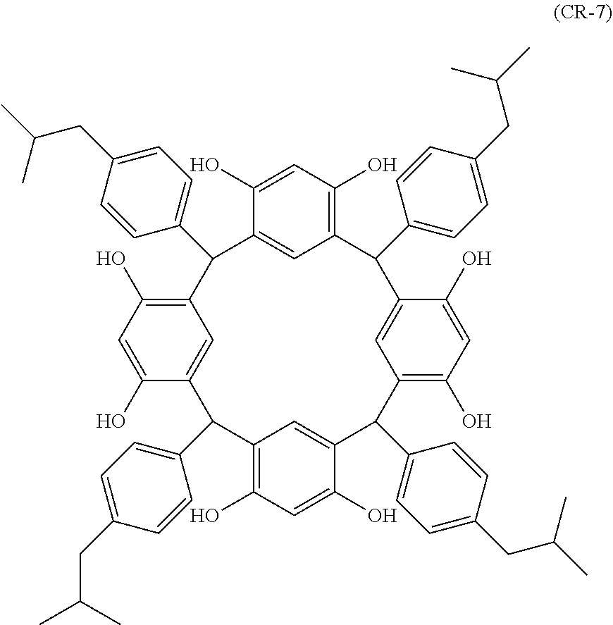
C1(O)=CC(O)=C2C=C1C(C1=CC=C(CC(C)C)C=C1)C1=C(O)C=C(O)C(=C1)C(C1=CC=C(CC(C)C)C=C1)C1=C(O)C=C(O)C(=C1)C(C1=CC=C(CC(C)C)C=C1)C1=C(O)C=C(O)C(=C1)C2C1=CC=C(CC(C)C)C=C1
